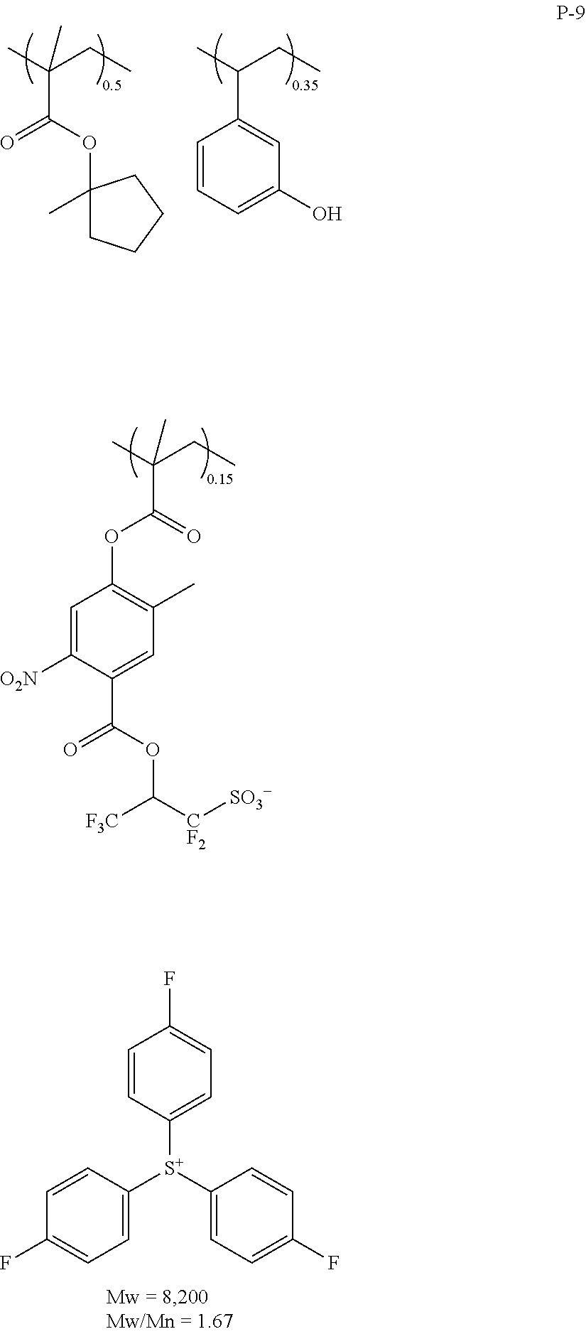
C1(C(C)CC)=CC(O)=CC=C1.C1(OC(=O)C(C)(CC)C)(C)CCCC1.C1=CC([S+](C2=CC=C(F)C=C2)C2=CC=C(F)C=C2)=CC=C1F.O=C(OC1=C(C)C=C(C(OC([CF2][SO3-])[F3C])=O)C([O2N])=C1)C(C)(CC)C
